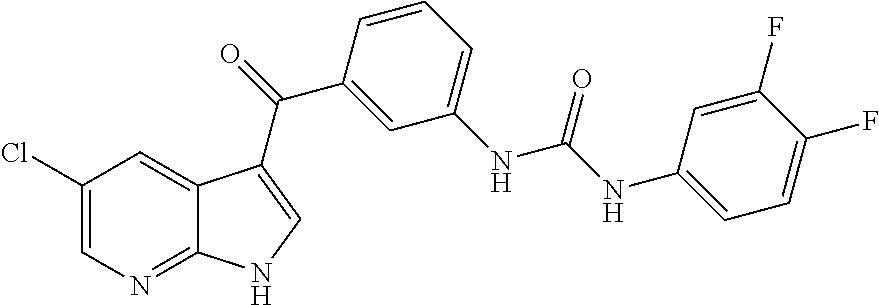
C1(Cl)=CN=C2C(=C1)C(C(=O)C1=CC(NC(NC3=CC=C(F)C(F)=C3)=O)=CC=C1)=CN2
